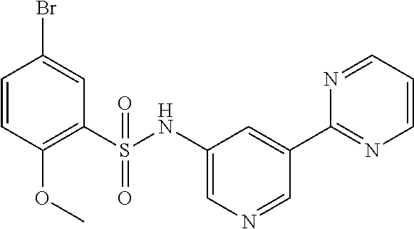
C1=CC(OC)=C(S(NC2=CN=CC(C3=NC=CC=N3)=C2)(=O)=O)C=C1Br
